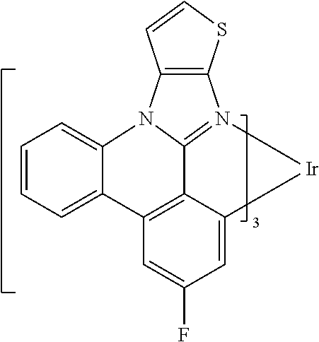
C1=CC=C2C(=C1)N1C3=N(C4=C1C=CS4)[Ir]C1=CC(F)=CC2=C13
